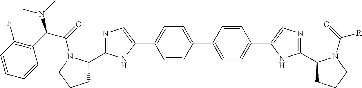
C1(C2=NC=C(C3=CC=C(C4=CC=C(C5=CN=C(C6CCCN6C(=O)[R])N5)C=C4)C=C3)N2)CCCN1C(C(C1=C(F)C=CC=C1)N(C)C)=O
